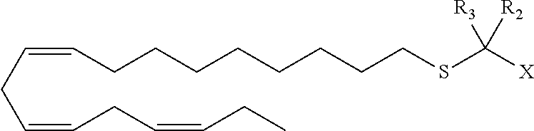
C(CC=CCC=CCC)=CCCCCCCCCSC([X])([R3])[R2]
